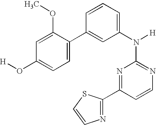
N1=C(N([H])C2=CC=CC(C3=CC=C(O[H])C=C3OC)=C2)N=C(C2=NC=CS2)C=C1
